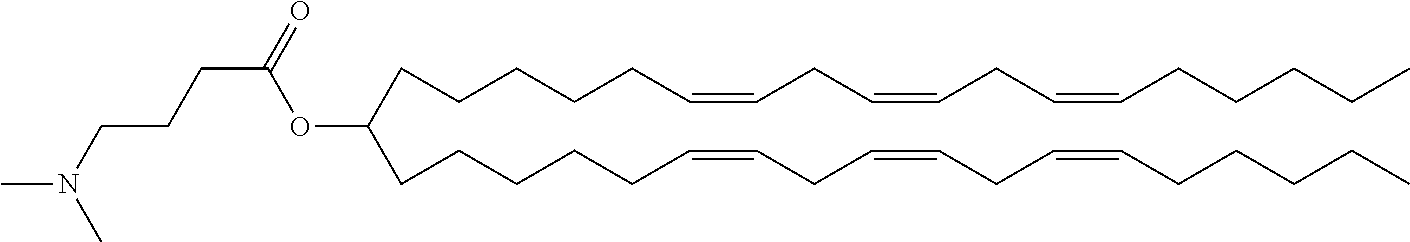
C(CCCC=CCC=CCC=CCCCCC)CC(OC(CCCN(C)C)=O)CCCCCC=CCC=CCC=CCCCCC
